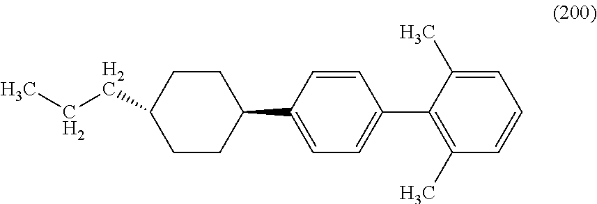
C1=C(C)C(C2=CC=C(C3CCC(CCC)CC3)C=C2)=C(C)C=C1
